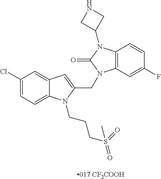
C12=CC(Cl)=CC=C1N(CCCS(=O)(=O)C)C(CN1C3=C(N(C4CNC4)C1=O)C=CC(F)=C3)=C2
